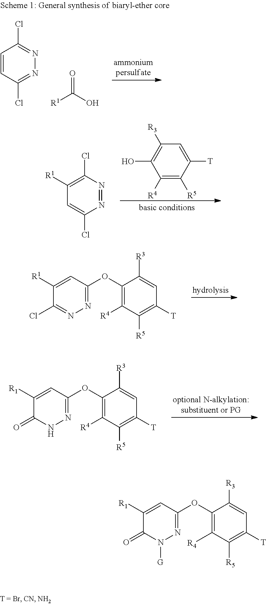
C1([R1])=C(Cl)N=NC(Cl)=C1.C1([R4])=C([R5])C([T])=CC([R3])=C1O.N1=C(OC2=C([R4])C([R5])=C([T])C=C2[R3])C=C([R1])C(Cl)=N1.N1=C(OC2=C([R4])C([R5])=C([T])C=C2[R3])C=C([R1])C(=O)N1.C1=CC(Cl)=NN=C1Cl.O=C(O)[R1].N1=C(OC2=C([R4])C([R5])=C([T])C=C2[R3])C=C([R1])C(=O)N1[G]
